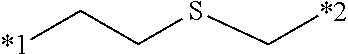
[*1]CCSC[*2]
